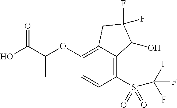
C1(OC(C(O)=O)C)=C2C(=C(S(=O)(=O)C(F)(F)F)C=C1)C(O)C(F)(F)C2
